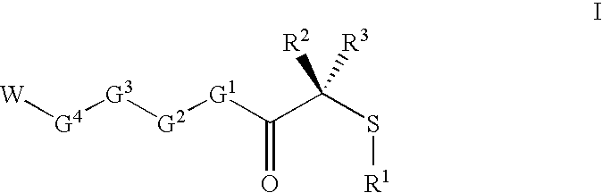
[W][G4][G3][G2][G1]C(C(S[R1])([R3])[R2])=O
